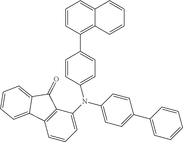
C1=CC(C2=CC=C(N(C3=CC=C(C4=CC=CC=C4)C=C3)C3=CC=CC4=C3C(=O)C3=CC=CC=C43)C=C2)=C2C(=C1)C=CC=C2
